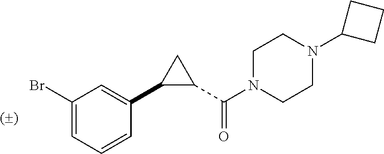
C1C(C(N2CCN(C3CCC3)CC2)=O)C1C1=CC(Br)=CC=C1
